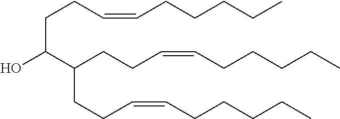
OC(C(CCC=CCCCCC)CCC=CCCCCC)CCC=CCCCCC
